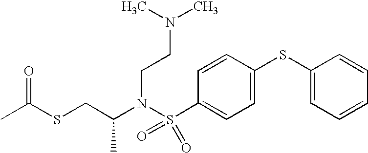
N(C(CSC(C)=O)C)(S(=O)(=O)C1=CC=C(SC2=CC=CC=C2)C=C1)CCN(C)C
